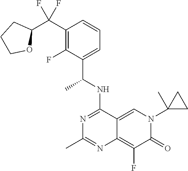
C1(C(C2CCCO2)(F)F)=C(F)C(C(NC2=NC(C)=NC3=C(F)C(=O)N(C4(C)CC4)C=C23)C)=CC=C1
